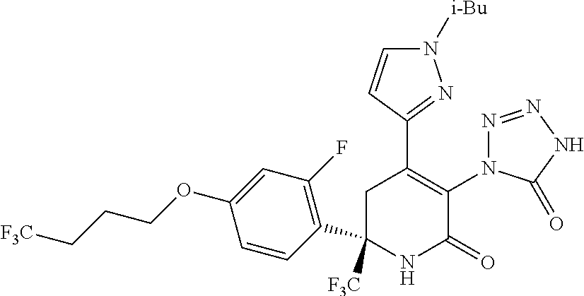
C1(C2=C(N3N=NNC3=O)C(=O)NC([F3C])(C3=C(F)C=C(OCCC[F3C])C=C3)C2)=NN([i-Bu])C=C1
